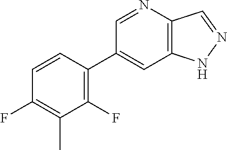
C1(C2=C(F)C(C)=C(F)C=C2)=CC2=C(C=NN2)N=C1
